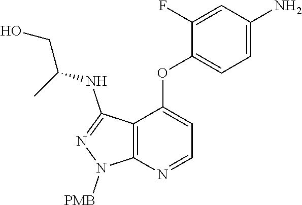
C12=C(N=CC=C1OC1=CC=C(N)C=C1F)N([PMB])N=C2NC(C)CO
